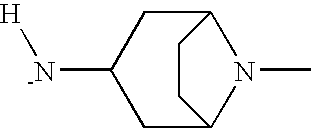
C12CC([-N][H])CC(N1C)CC2
